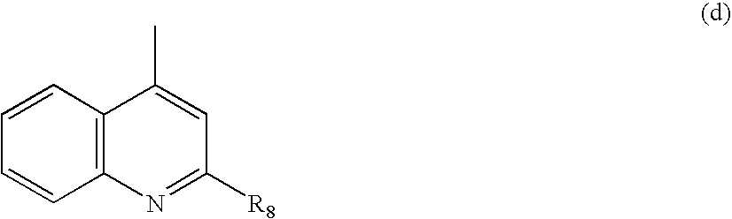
C1=CC2=C(C=C1)N=C([R8])C=C2C
